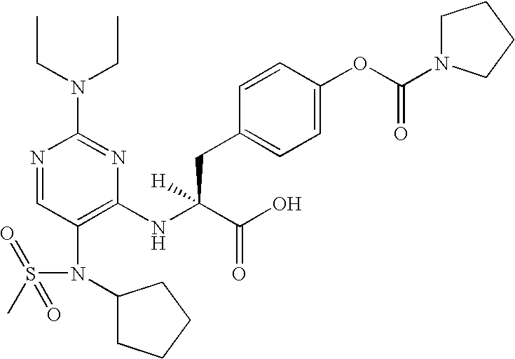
N1=CC(N(C2CCCC2)S(C)(=O)=O)=C(NC(C(O)=O)(CC2=CC=C(OC(N3CCCC3)=O)C=C2)[H])N=C1N(CC)CC
